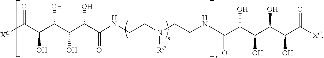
[XC]C(C(C(C(C(C(NCCN(CCNC(C(C(C(C(C([XC])=O)O)O)O)O)=O)[RC])=O)O)O)O)O)=O
